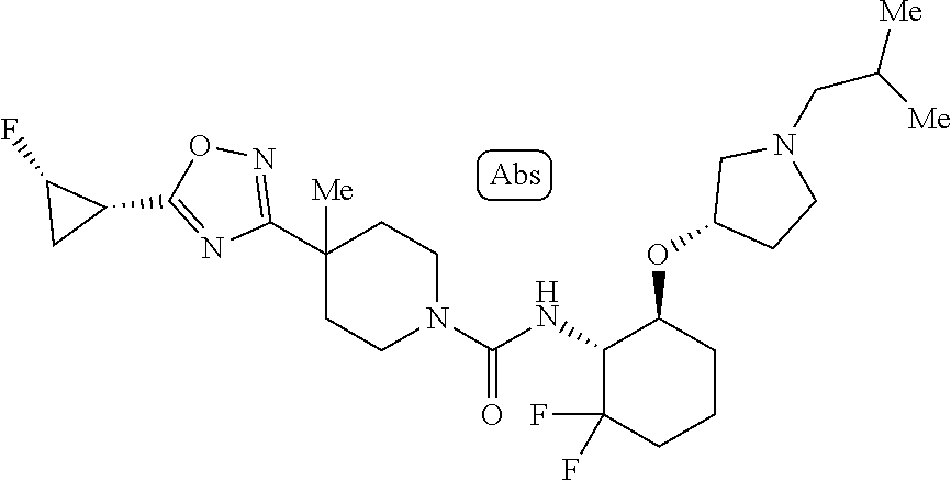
C1(C2([Me])CCN(C(=O)NC3C(F)(F)CCCC3OC3CCN(CC([Me])[Me])C3)CC2)=NOC(C2C(F)C2)=N1
